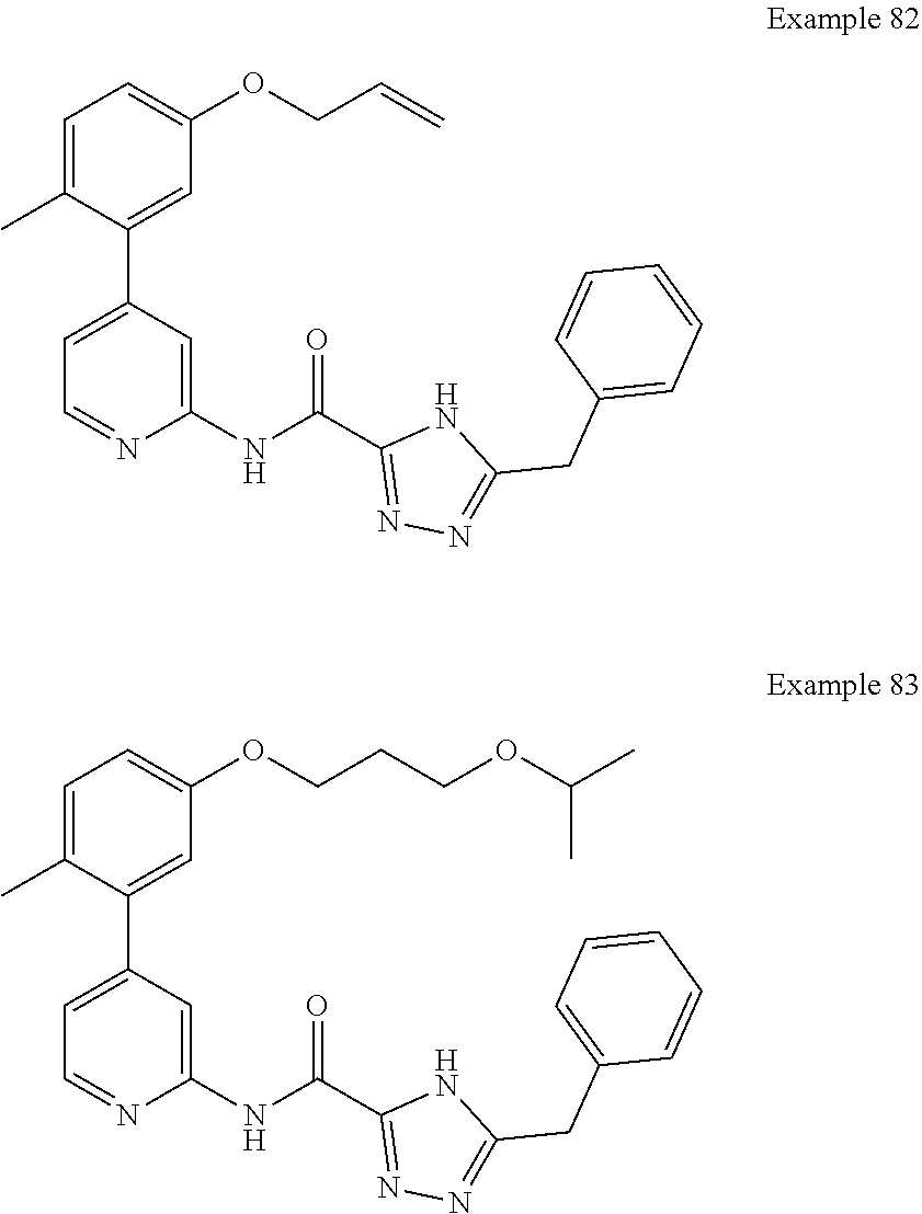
C1=C(C2=CC=NC(NC(C3=NN=C(CC4=CC=CC=C4)N3)=O)=C2)C(C)=CC=C1OCC=C.C1(C)=CC=C(OCCCOC(C)C)C=C1C1=CC=NC(NC(C2=NN=C(CC3=CC=CC=C3)N2)=O)=C1
